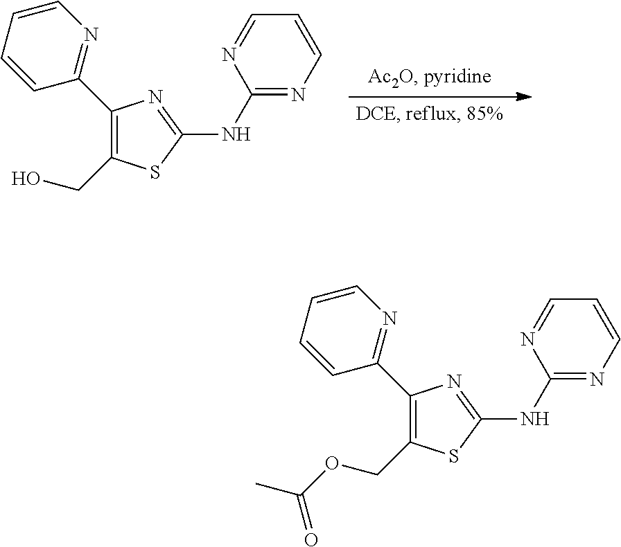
C1=CC=NC(NC2=NC(C3=NC=CC=C3)=C(CO)S2)=N1.C1=CC=NC(NC2=NC(C3=NC=CC=C3)=C(COC(C)=O)S2)=N1
